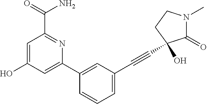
C1(O)=CC(C(=O)N)=NC(C2=CC(C#CC3(O)C(=O)N(C)CC3)=CC=C2)=C1
